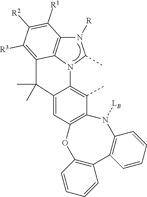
CC1=C2C(=CC3=C1N([LB])C1=C(C4=C(O3)C=CC=C4)C=CC=C1)C(C)(C)C1=C([R3])C([R2])=C([R1])C3=C1N2C(C)N3[R]
